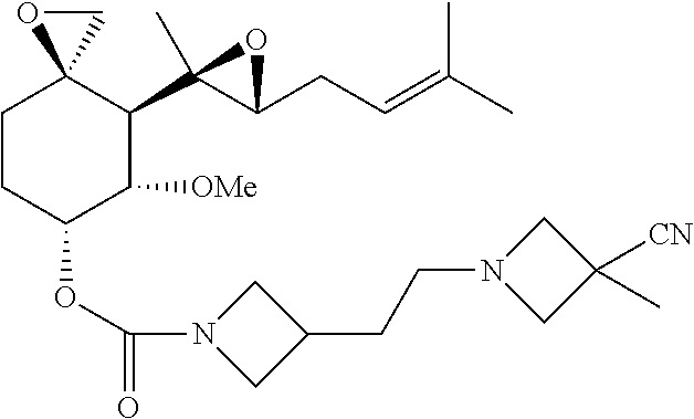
C1CC(OC(=O)N2CC(CCN3CC(C)([CN])C3)C2)C([OMe])C(C2(C)C(CC=C(C)C)O2)C12CO2
